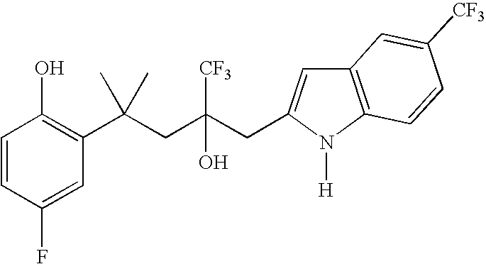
C1=CC(F)=CC(C(CC(CC2=CC3=C(N2[H])C=CC([CF3])=C3)([CF3])O)(C)C)=C1O
